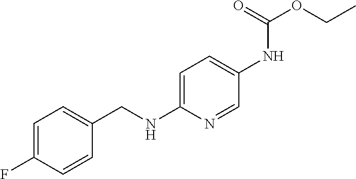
C1=C(F)C=CC(CNC2=CC=C(NC(OCC)=O)C=N2)=C1
